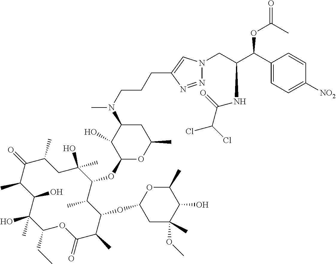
C1(CC)C(C)(O)C(O)C(C)C(=O)C(C)CC(O)(C)C(OC2OC(C)CC(N(C)CCCC3=CN(CC(C(C4=CC=C([NO2])C=C4)OC(=O)C)NC(C(Cl)Cl)=O)N=N3)C2O)C(C)C(OC2CC(C)(OC)C(O)C(C)O2)C(C)C(=O)O1
